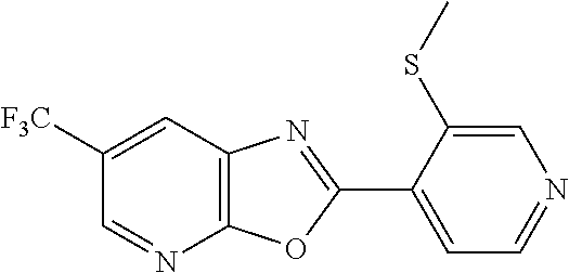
C12=C(C=C([F3C])C=N1)N=C(C1=CC=NC=C1SC)O2
